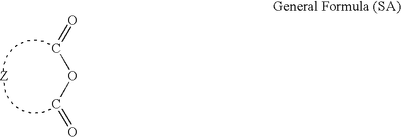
O=COC=O.[Z]
